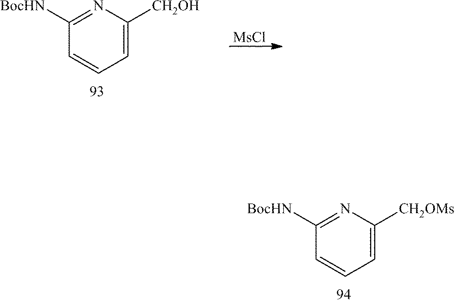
C1([BocHN])=NC([CH2OMs])=CC=C1.C1([BocHN])=NC([CH2OH])=CC=C1.[MsCl]
